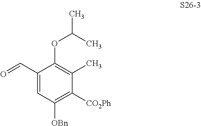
C1(C=O)=CC([OBn])=C([CO2Ph])C(C)=C1OC(C)C
